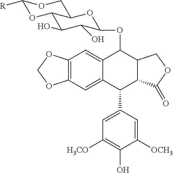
C12=CC3=C(C=C1C(C1=CC([H3CO])=C(O)C([OCH3])=C1)C1C(C2OC2C(O)C(O)C4OC([R])OCC4O2)COC1=O)OCO3
